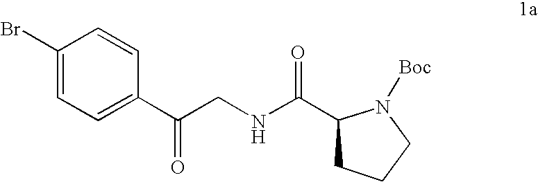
C1(Br)=CC=C(C(CNC(=O)C2CCCN2[Boc])=O)C=C1
